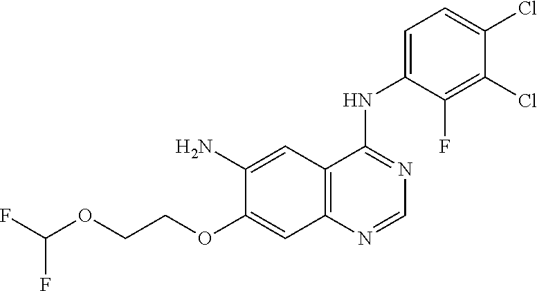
C12=C(N=CN=C1NC1=CC=C(Cl)C(Cl)=C1F)C=C(OCCOC(F)F)C(N)=C2
